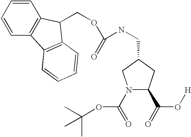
N1(C(OC(C)(C)C)=O)C(C(O[H])=O)CC(CNC(OCC2C3=C(C=CC=C3)C3=C2C=CC=C3)=O)C1
